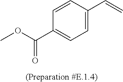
C1=CC(C(OC)=O)=CC=C1C=C
